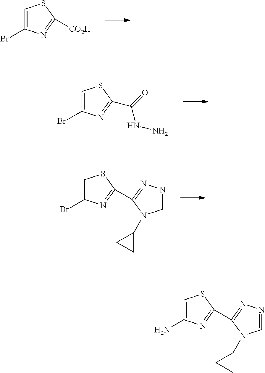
C1=C(Br)N=C([CO2H])S1.C1=C(Br)N=C(C(=O)NN)S1.C1=C(Br)N=C(C2=NN=CN2C2CC2)S1.C1=C(N)N=C(C2=NN=CN2C2CC2)S1
